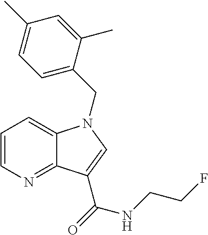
C1=CN=C2C(=C1)N(CC1=CC=C(C)C=C1C)C=C2C(NCCF)=O
